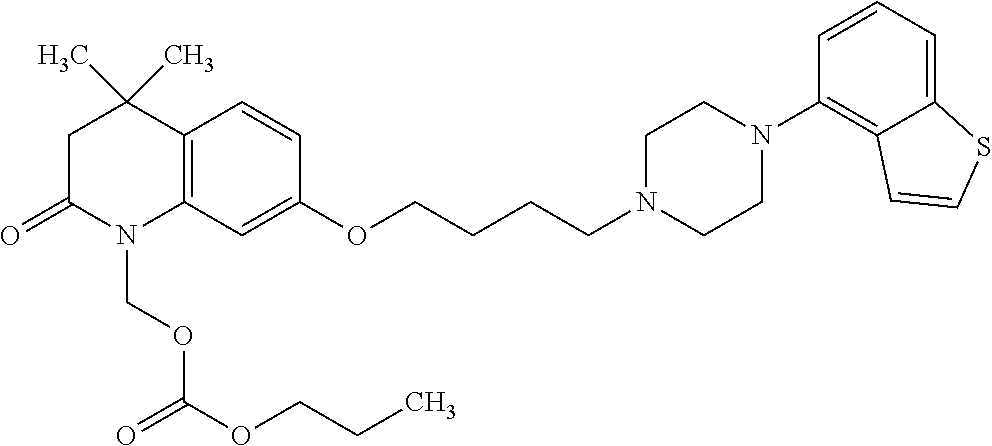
C12=C(C=C(OCCCCN3CCN(C4=C5C(=CC=C4)SC=C5)CC3)C=C1)N(COC(OCCC)=O)C(=O)CC2(C)C
